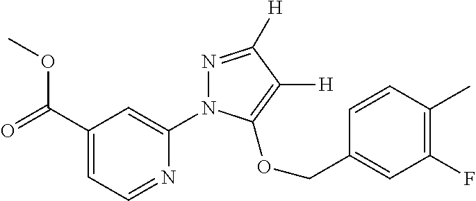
C1(C(=O)OC)=CC=NC(N2N=C([H])C([H])=C2OCC2=CC(F)=C(C)C=C2)=C1
